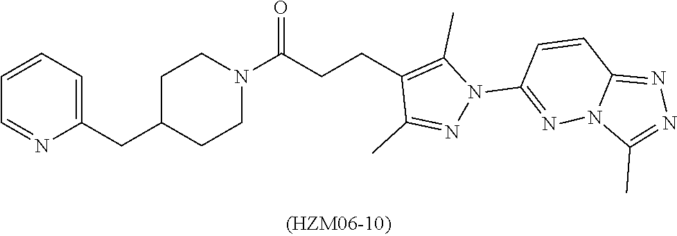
C(C1CCN(C(CCC2=C(C)N(C3=NN4C(=NN=C4C)C=C3)N=C2C)=O)CC1)C1=CC=CC=N1
